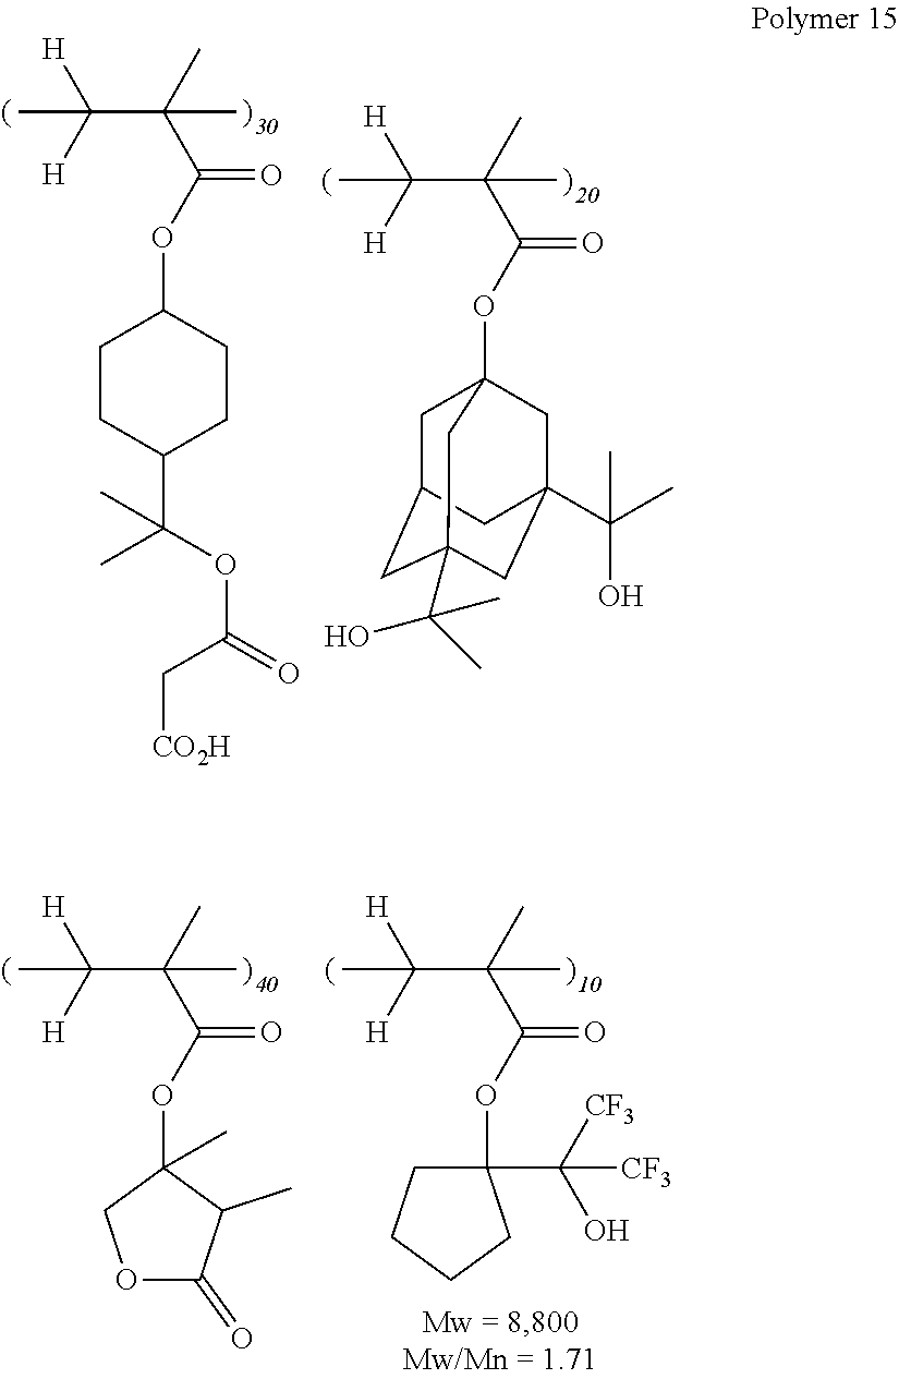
CC([H])([H])C(C)(C(OC1CCC(C(C)(OC(C[CO2H])=O)C)CC1)=O)C.CC([H])([H])C(C)(C(OC12CC3CC(C(C)(O)C)(CC(C(C)(C)O)(C1)C3)C2)=O)C.CC([H])([H])C(C)(C(OC1(C)COC(=O)C1C)=O)C.CC([H])([H])C(C)(C(OC1(C([CF3])(O)[CF3])CCCC1)=O)C
